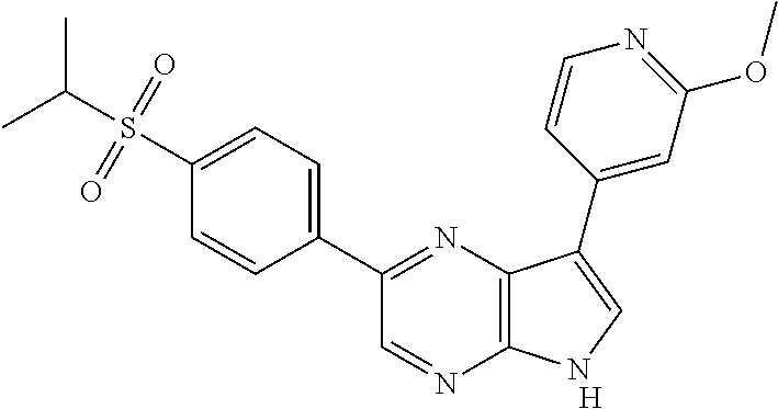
C1(C2=NC3=C(N=C2)NC=C3C2=CC(OC)=NC=C2)=CC=C(S(C(C)C)(=O)=O)C=C1.[H]
